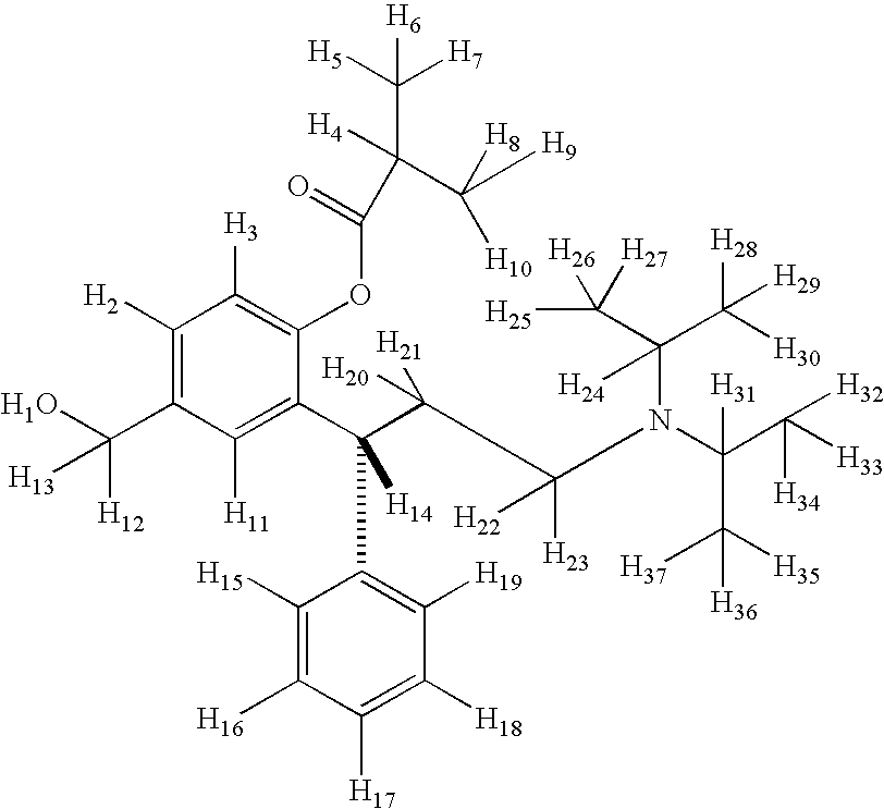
C1([H2])=C(C(O)([H12])[H13])C([H11])=C(C(C2=C([H19])C([H18])=C([H17])C([H16])=C2[H15])(C(C(N(C(C([H33])([H32])[H34])([H31])C([H37])([H35])[H36])C(C([H25])([H27])[H26])([H24])C([H28])([H30])[H29])([H23])[H22])([H21])[H20])[H14])C(OC(=O)C([H4])(C([H5])([H7])[H6])C([H8])([H10])[H9])=C1[H3]
